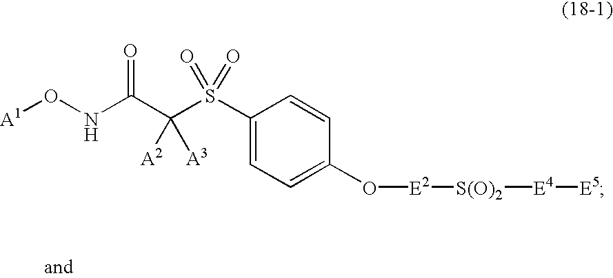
[A1]ONC(C(S(C1=CC=C(O[E2][S(O)2][E4][E5])C=C1)(=O)=O)([A2])[A3])=O
